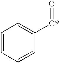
C1=CC=CC([C*]=O)=C1
